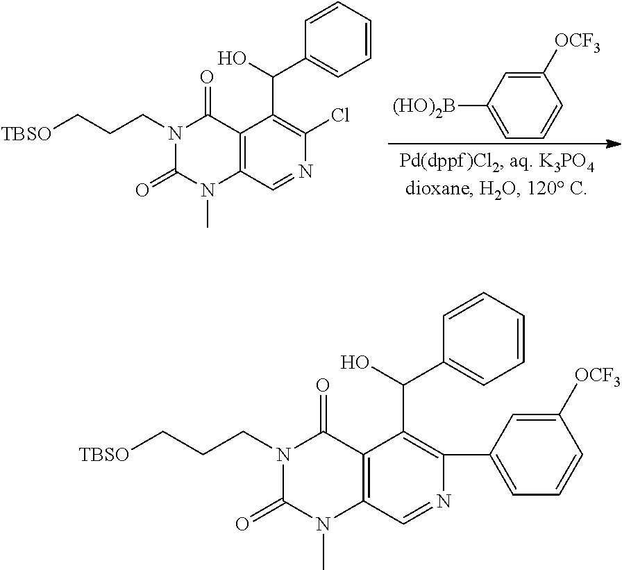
C1([OCF3])=CC([(HO)2B])=CC=C1.C12=C(C=NC(Cl)=C1C(O)C1=CC=CC=C1)N(C)C(=O)N(CCC[TBSO])C2=O.C12=C(C=NC(C3=CC=CC([OCF3])=C3)=C1C(O)C1=CC=CC=C1)N(C)C(=O)N(CCC[TBSO])C2=O
